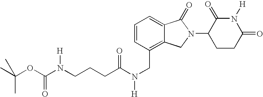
C1=CC(CN(C(=O)CCCN(C(OC(C)(C)C)=O)[H])[H])=C2C(=C1)C(=O)N(C1CCC(=O)N([H])C1=O)C2
